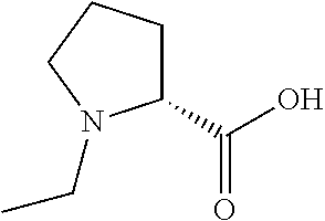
C1(C(O)=O)CCCN1CC
